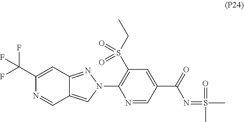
C1(C(F)(F)F)=CC2=NN(C3=C(S(CC)(=O)=O)C=C(C(=O)N=S(C)(C)=O)C=N3)C=C2C=N1
